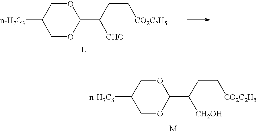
[n-H7C3]C1COC(C([CH2OH])CC[CO2C2H5])OC1.[n-H7C3]C1COC(C([CHO])CC[CO2C2H5])OC1
